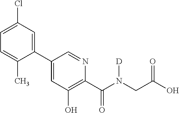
C1(C2=CC(O)=C(C(N(CC(O)=O)[D])=O)N=C2)=CC(Cl)=CC=C1C
